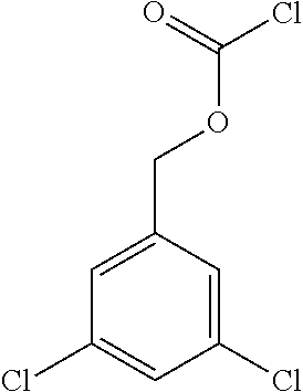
C1(Cl)=CC(COC(Cl)=O)=CC(Cl)=C1
